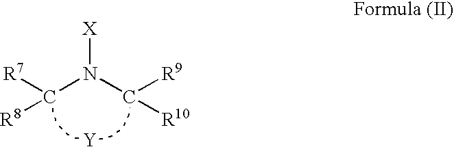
[R7]C(N(C([R9])[R10])[X])[R8].[Y]
